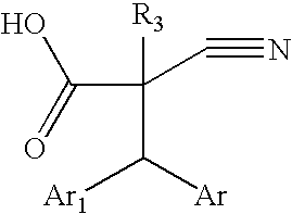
C(C#N)(C([Ar])[Ar1])([R3])C(=O)O
